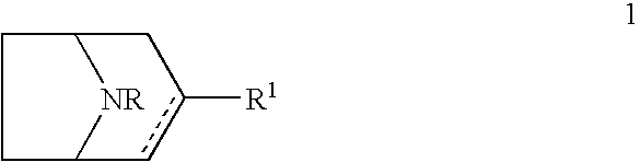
C1C2[NR]C(C1)Cc([R1])c2
